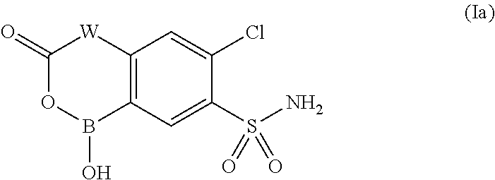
C12=C(C=C(S(N)(=O)=O)C(Cl)=C1)B(O)OC(=O)[W]2
